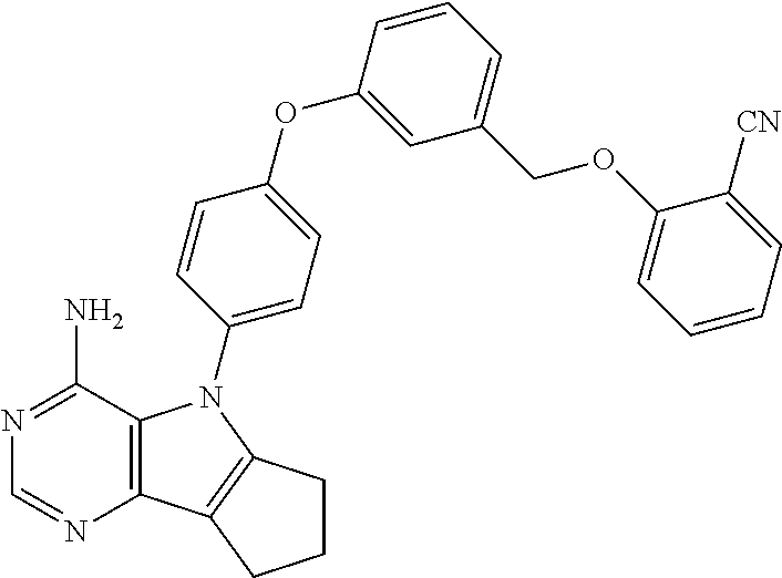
C12=C(C(N)=NC=N1)N(C1=CC=C(OC3=CC(COC4=CC=CC=C4[CN])=CC=C3)C=C1)C1=C2CCC1
